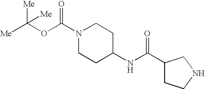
N1(C(OC([Me])([Me])[Me])=O)CCC(NC(C2CCNC2)=O)CC1
